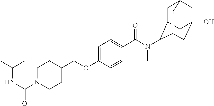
C(N1CCC(COC2=CC=C(C(N(C)C3C4CC5CC(O)(CC3C5)C4)=O)C=C2)CC1)(NC(C)C)=O
